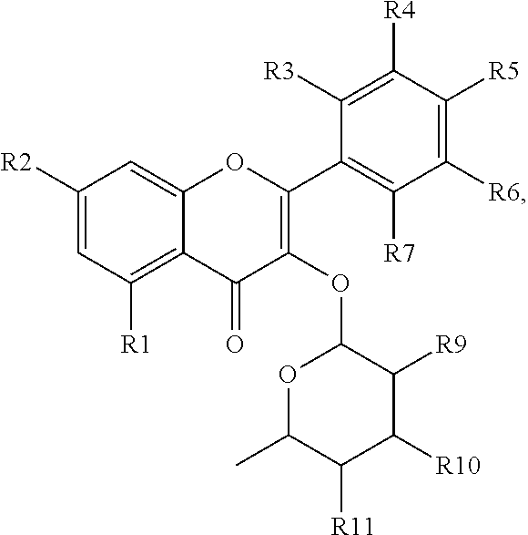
C1([R2])=CC([R1])=C2C(=C1)OC(C1=C([R7])C([R6])=C([R5])C([R4])=C1[R3])=C(OC1OC(C)C([R11])C([R10])C1[R9])C2=O
